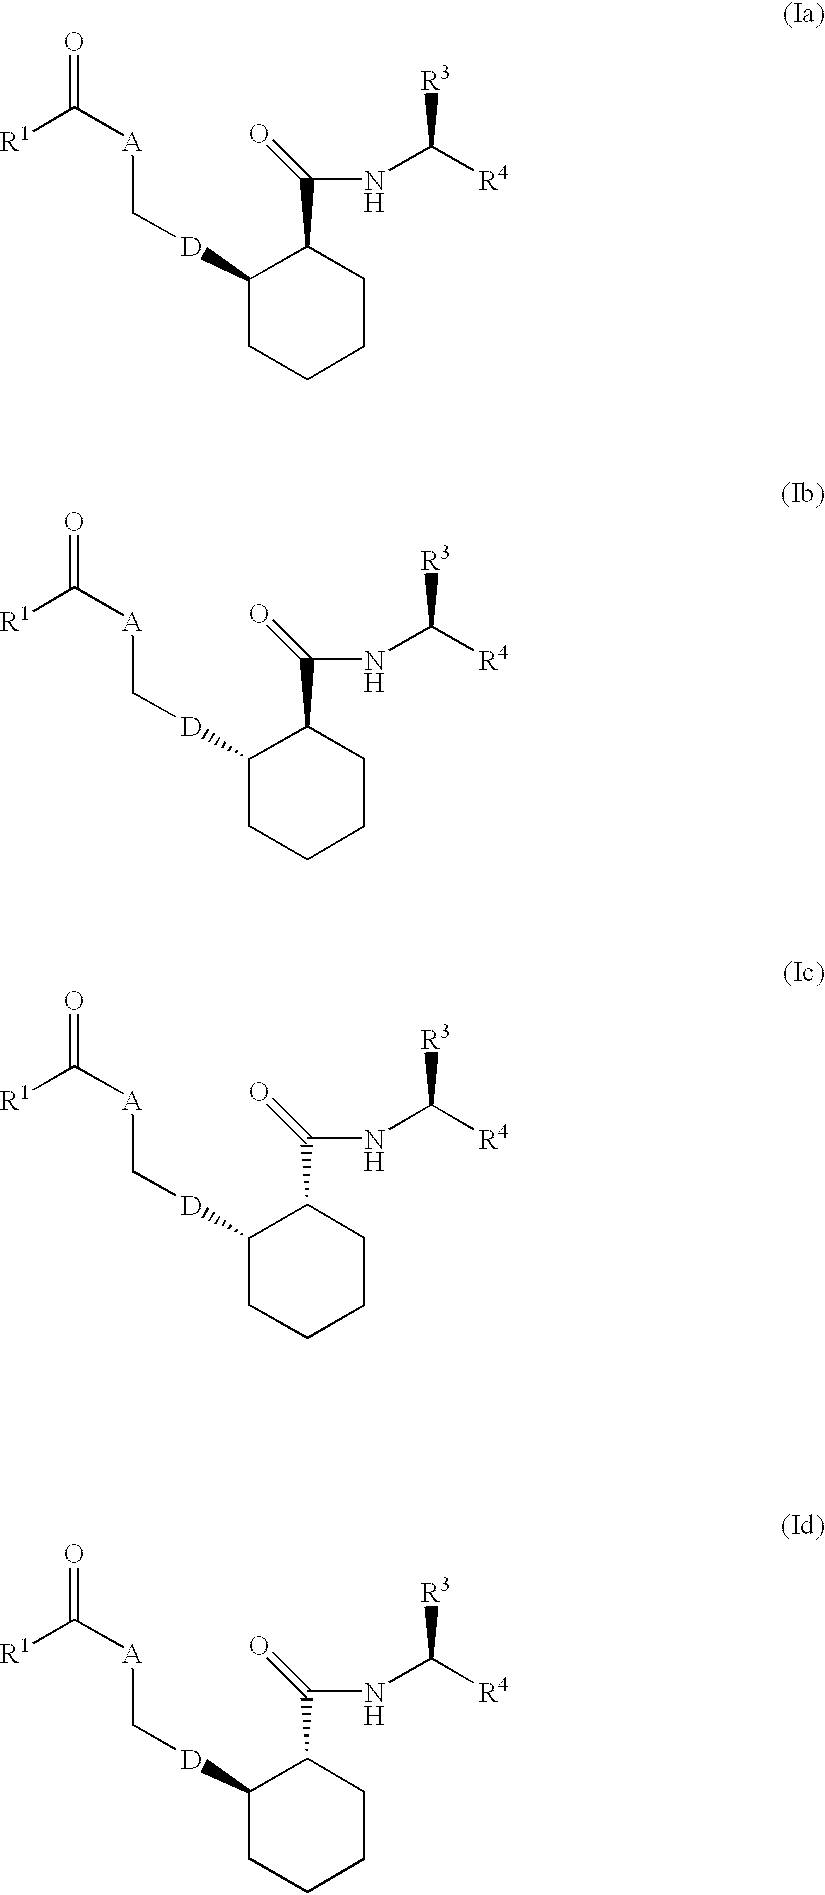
C1CCCC(C(NC([R4])[R3])=O)C1[D]C[A]C(=O)[R1].C1CCCC(C(NC([R4])[R3])=O)C1[D]C[A]C(=O)[R1].C1CCCC(C(NC([R4])[R3])=O)C1[D]C[A]C(=O)[R1].C1CCCC(C(NC([R4])[R3])=O)C1[D]C[A]C(=O)[R1]
